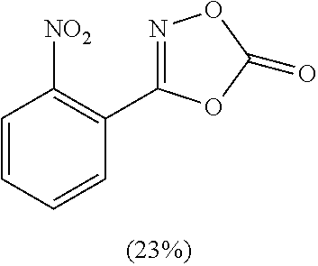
C1=CC=CC(C2=NOC(=O)O2)=C1[NO2]
